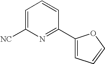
C1=C([NC])N=C(C2=CC=CO2)C=C1
